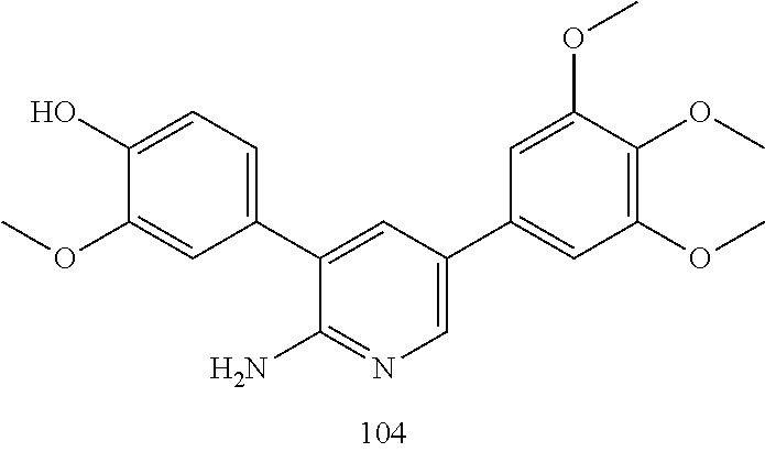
C1(OC)=CC(C2=CC(C3=CC(OC)=C(OC)C(OC)=C3)=CN=C2N)=CC=C1O
